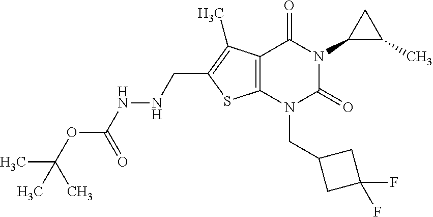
C12=C(N(CC3CC(F)(F)C3)C(=O)N(C3C(C)C3)C1=O)SC(CNNC(OC(C)(C)C)=O)=C2C
